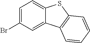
C1=C(Br)C=C2C(=C1)SC1=C2C=CC=C1
